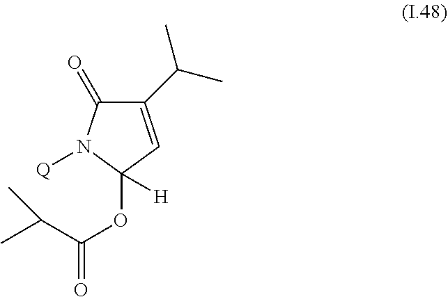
C1(C(C)C)=CC(OC(C(C)C)=O)([H])N([Q])C1=O
